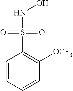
C1=CC=CC([OCF3])=C1S(NO)(=O)=O
